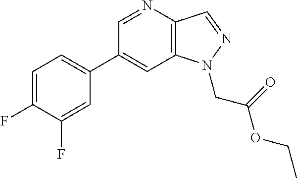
C1(C2=CC=C(F)C(F)=C2)=CC2=C(C=NN2CC(=O)OCC)N=C1
